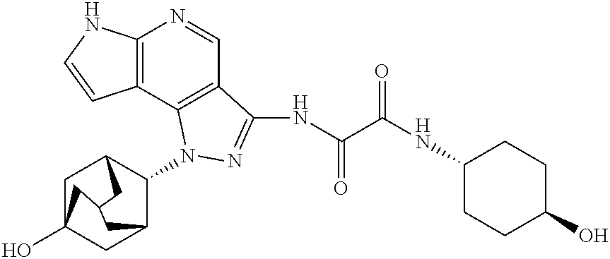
C12=C(C3=C(C=N1)C(NC(C(NC1CCC(O)CC1)=O)=O)=NN3C1C3CC4(O)CC1CC(C3)C4)C=CN2
